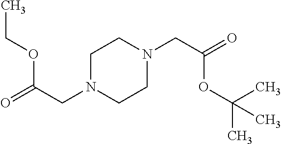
C1N(CC(=O)OCC)CCN(CC(=O)OC(C)(C)C)C1
